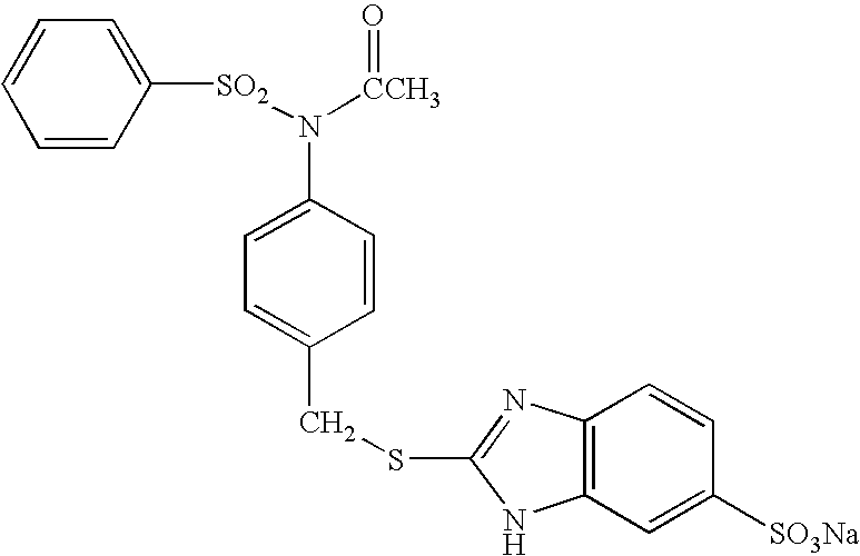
C1=CC([SO2]N([CCH3]=O)C2=CC=C(CSC3=NC4=C(N3)C=C([SO3Na])C=C4)C=C2)=CC=C1
